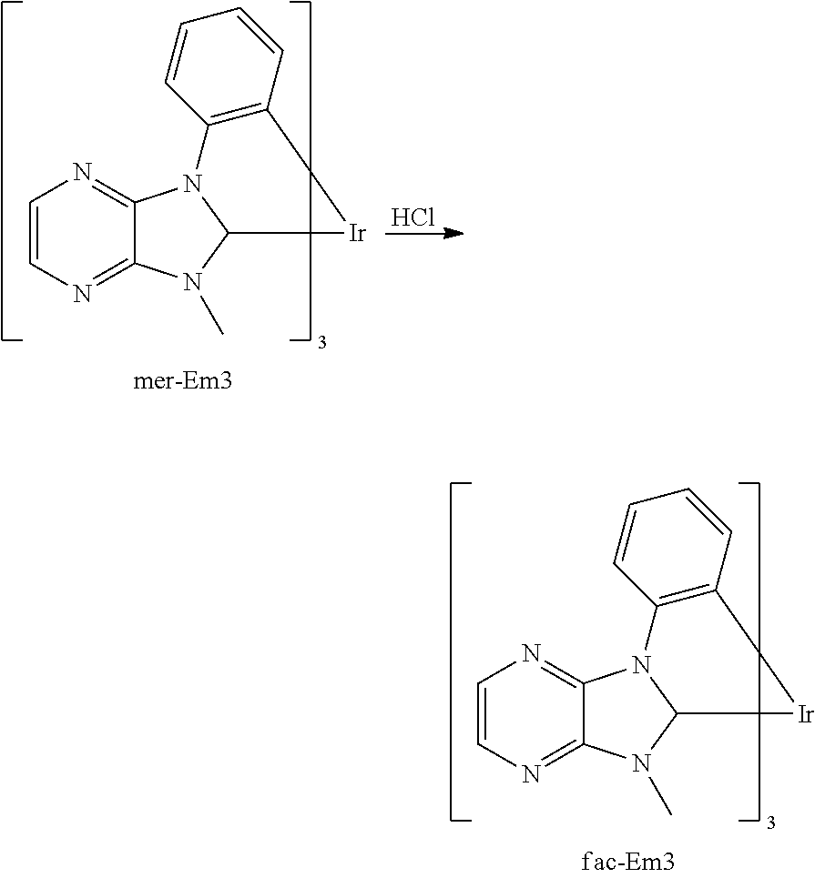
Cl.C1=CN=C2C(=N1)N1C(N2C)[Ir]C2=C1C=CC=C2.C1=CN=C2C(=N1)N1C(N2C)[Ir]C2=C1C=CC=C2
